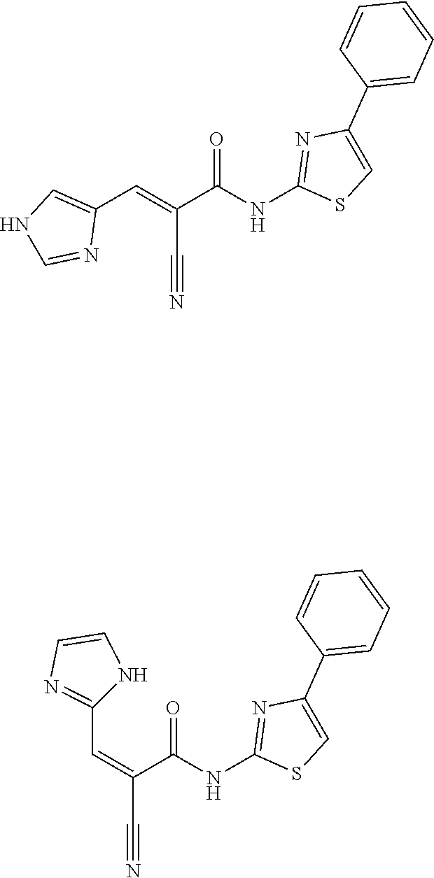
C1=CC=C(C2=CSC(NC(C(C#N)=CC3=CNC=N3)=O)=N2)C=C1.C1=CC=C(C2=CSC(NC(C(=CC3=NC=CN3)C#N)=O)=N2)C=C1
